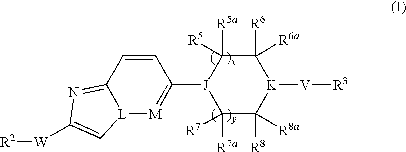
C1([J]2C([R7a])([R7])C([R8])([R8a])[K]([V][R3])C([R6])([R6a])C2([R5a])[R5])=[M][L]2C(=NC([W][R2])=C2)C=C1
